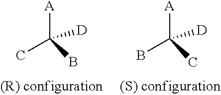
[A]C(C)(B)[D].[A]C(B)(C)[D]
